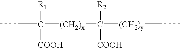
C(C([(CH2)x]C([(CH2)y]CC)([COOH])[R2])([COOH])[R1])C
